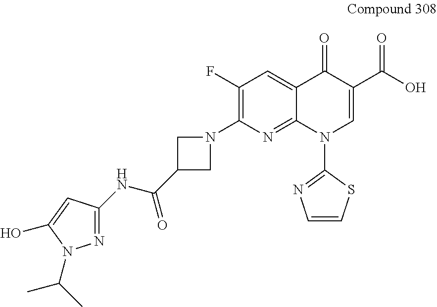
C1(F)=C(N2CC(C(=O)NC3=NN(C(C)C)C(O)=C3)C2)N=C2C(=C1)C(=O)C(C(=O)O)=CN2C1=NC=CS1
